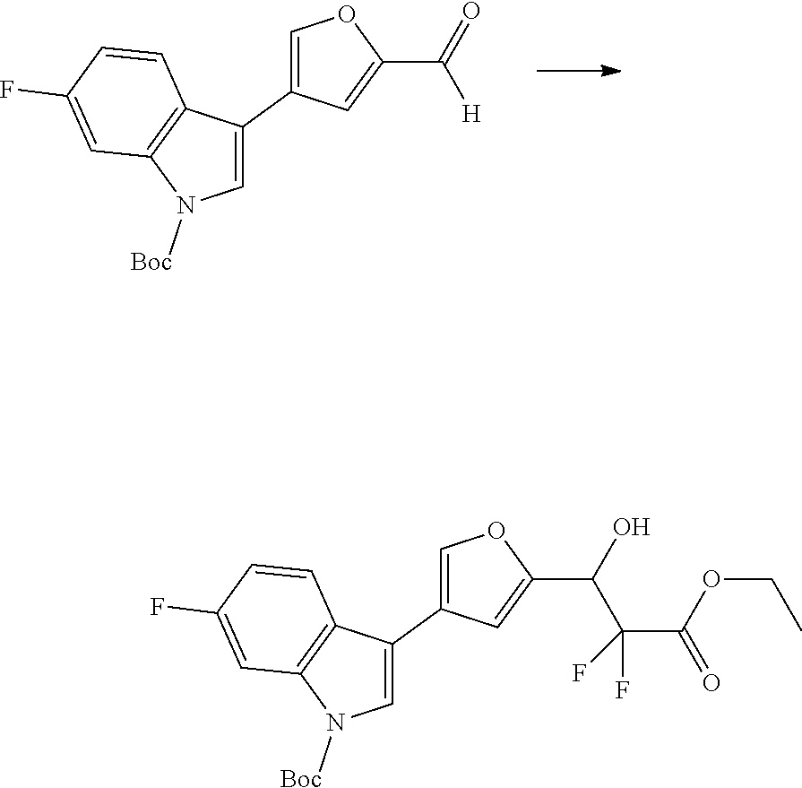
C1=C(C2=COC(C(=O)[H])=C2)C2=C(N1[Boc])C=C(F)C=C2.C1=C(C2=COC(C(O)C(C(OCC)=O)(F)F)=C2)C2=C(N1[Boc])C=C(F)C=C2
